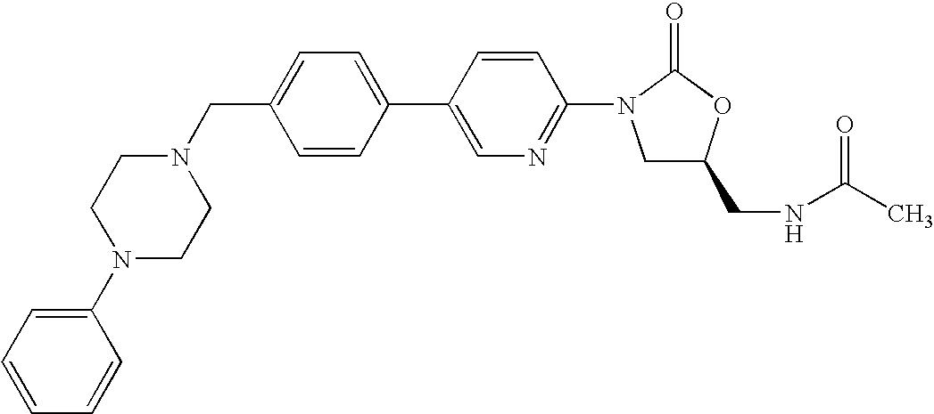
C1(CN2CCN(C3=CC=CC=C3)CC2)=CC=C(C2=CN=C(N3C(=O)OC(CNC(C)=O)C3)C=C2)C=C1
